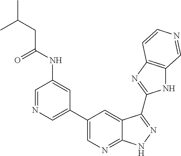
C1=NC=C(C2=CN=C3C(=C2)C(C2=NC4=C(N2)C=NC=C4)=NN3)C=C1NC(=O)CC(C)C
